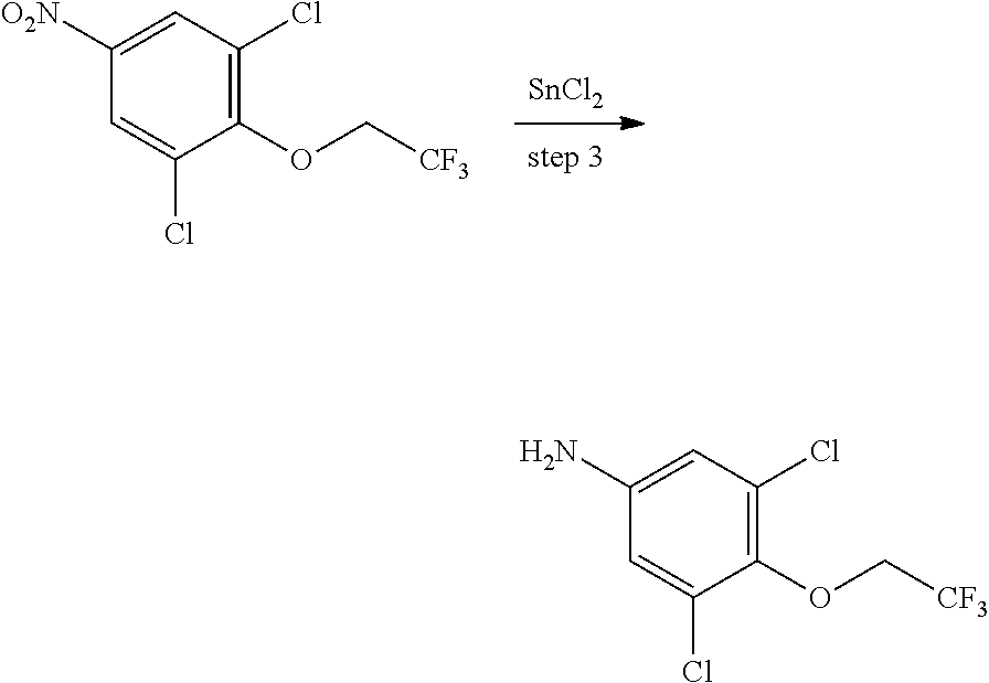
[SnCl2].C1=C(Cl)C(OC[CF3])=C(Cl)C=C1[O2N].C1=C(Cl)C(OC[CF3])=C(Cl)C=C1N
